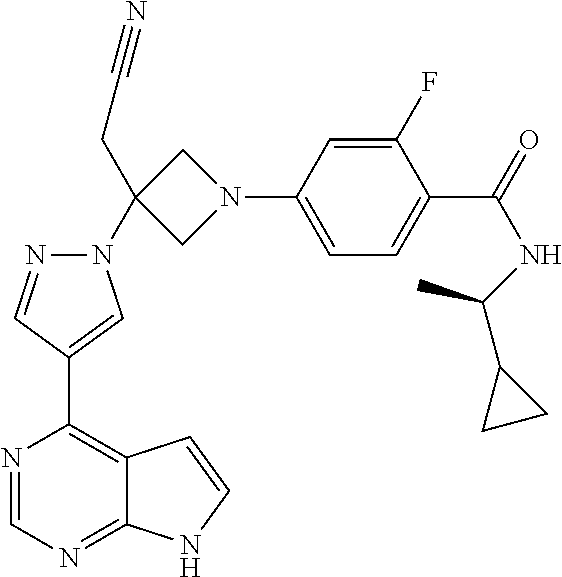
N1=CN=C2C(=C1C1=CN(C3(CC#N)CN(C4=CC=C(C(=O)NC(C)C5CC5)C(F)=C4)C3)N=C1)C=CN2
